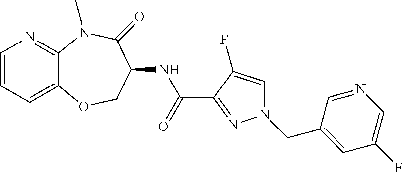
C1=CC=C2C(=N1)N(C)C(=O)C(NC(C1=NN(CC3=CC(F)=CN=C3)C=C1F)=O)CO2
